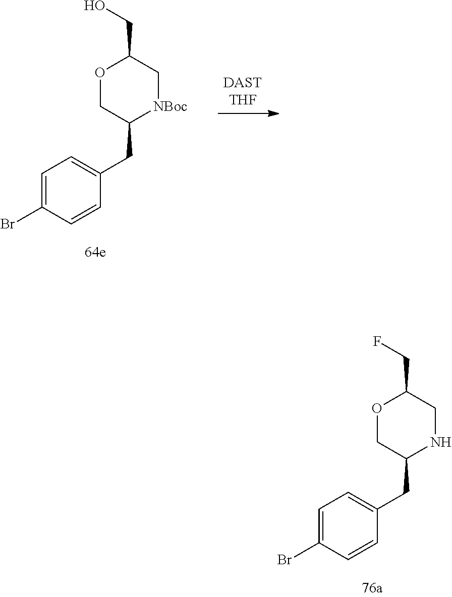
C1=C(Br)C=CC(CC2[NBoc]CC(CO)OC2)=C1.C1=C(Br)C=CC(CC2NCC(CF)OC2)=C1
